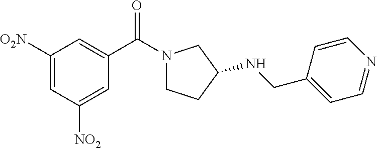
C1([O2N])=CC([NO2])=CC(C(N2CCC(NCC3=CC=NC=C3)C2)=O)=C1
